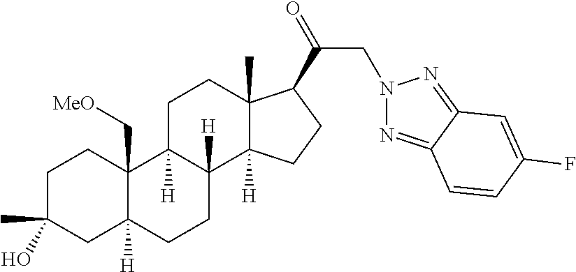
C1C(C)(O)CC2([H])C(C[MeO])(C1)C1([H])C([H])(CC2)C2([H])C(C)(CC1)C(C(=O)CN1N=C3C(=N1)C=C(F)C=C3)CC2
